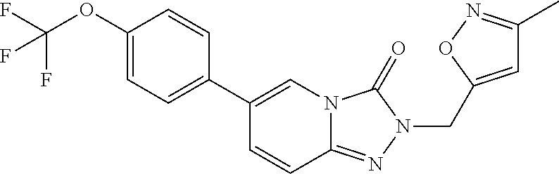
C(OC1=CC=C(C2=CN3C(=NN(CC4=CC(C)=NO4)C3=O)C=C2)C=C1)(F)(F)F
